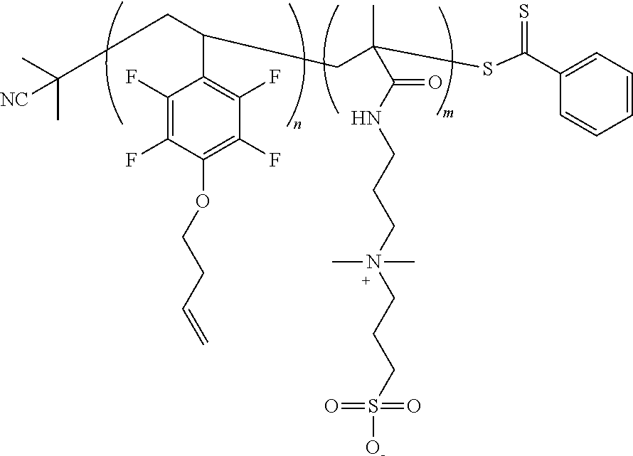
C(C1=C(F)C(F)=C(OCCC=C)C(F)=C1F)(CC(C)(C)[NC])CC(C)(SC(=S)C1=CC=CC=C1)C(=O)NCCCN(CCCS([O-])(=O)=O)(C)C
